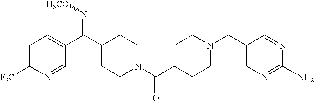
C1=C([F3C])N=CC(C(C2CCN(C(C3CCN(CC4=CN=C(N)N=C4)CC3)=O)CC2)=N[H3CO])=C1
